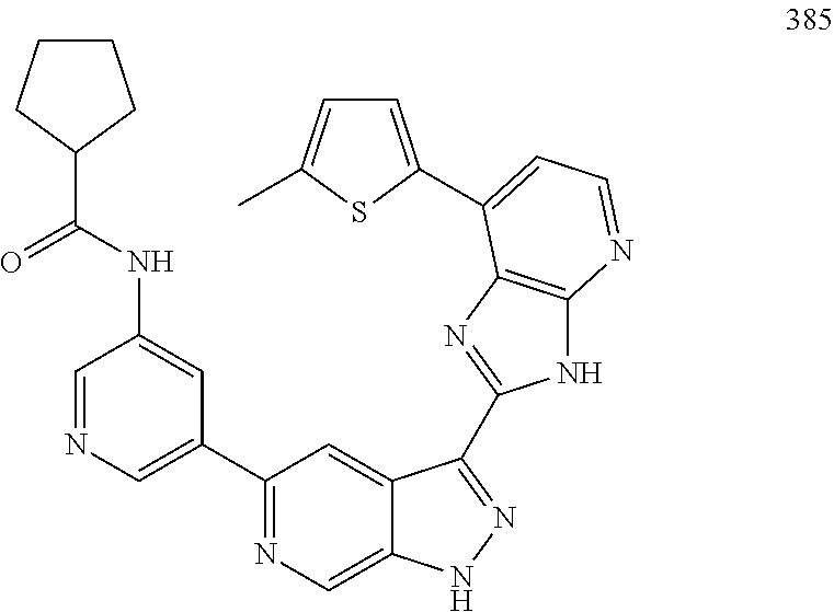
C1=NC=C(C2=NC=C3C(=C2)C(C2=NC4=C(N2)N=CC=C4C2=CC=C(C)S2)=NN3)C=C1NC(=O)C1CCCC1
